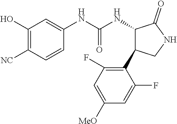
C1(O)=C([NC])C=CC(NC(NC2C(C3=C(F)C=C([MeO])C=C3F)CNC2=O)=O)=C1
